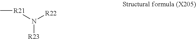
C[R21]N([R22])[R23]
